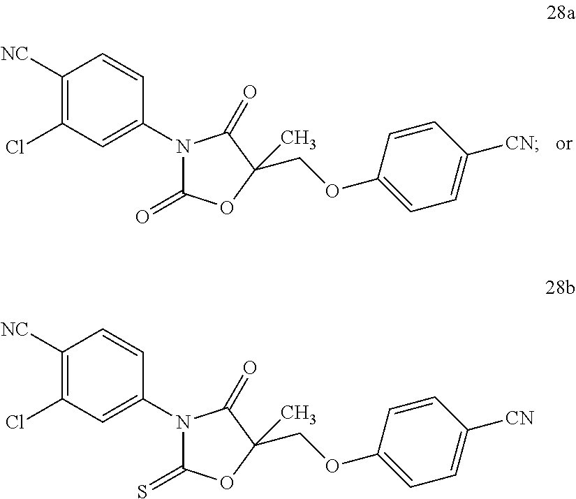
C1([NC])=C(Cl)C=C(N2C(=O)OC(C)(COC3=CC=C([CN])C=C3)C2=O)C=C1.C1([NC])=C(Cl)C=C(N2C(=S)OC(C)(COC3=CC=C([CN])C=C3)C2=O)C=C1
